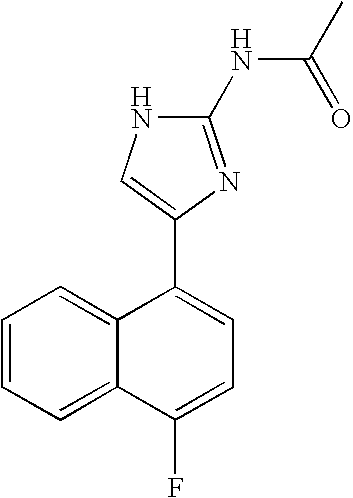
C12=CC=CC=C1C(F)=CC=C2C1=CNC(NC(C)=O)=N1
